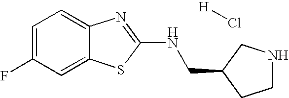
C1=C(F)C=C2C(=C1)N=C(NCC1CCNC1)S2.[H]Cl
